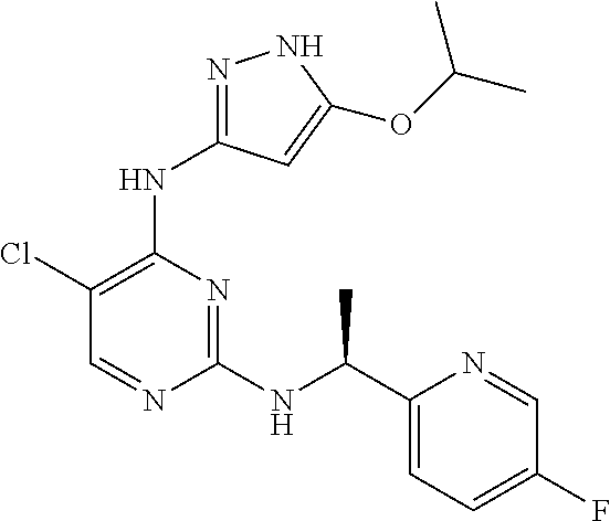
C1(NC(C2=CC=C(F)C=N2)C)=NC(NC2=NNC(OC(C)C)=C2)=C(Cl)C=N1
